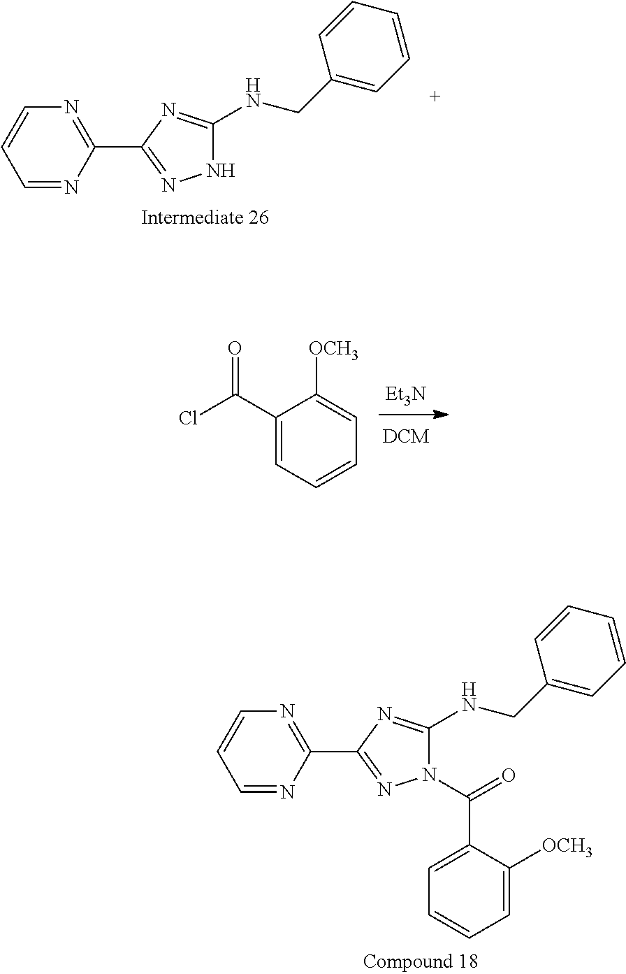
C1=NC(C2=NNC(NCC3=CC=CC=C3)=N2)=NC=C1.[Et3N].C1(C(Cl)=O)=CC=CC=C1[OCH3].C1=NC(C2=NN(C(=O)C3=CC=CC=C3[OCH3])C(NCC3=CC=CC=C3)=N2)=NC=C1
